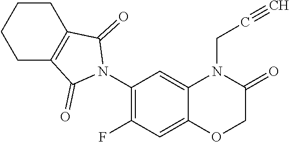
C1C2=C(CCC1)C(=O)N(C1=C(F)C=C3C(=C1)N(CC#C)C(=O)CO3)C2=O
